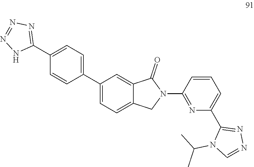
C1(C2=NN=NN2)=CC=C(C2=CC=C3C(=C2)C(=O)N(C2=NC(C4=NN=CN4C(C)C)=CC=C2)C3)C=C1
